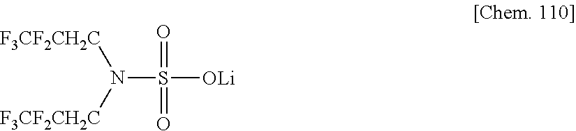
N(S(=O)([OLi])=O)([F3CF2CH2C])[F3CF2CH2C]
